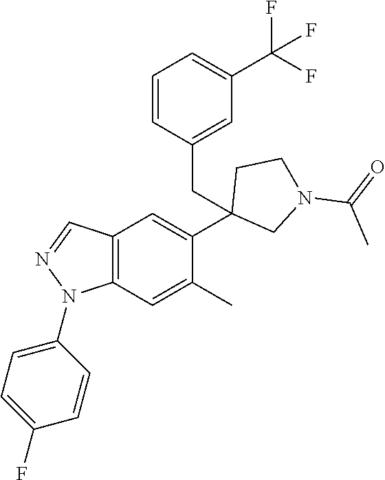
C12=C(C=C(C)C(C3(CC4=CC(C(F)(F)F)=CC=C4)CN(C(=O)C)CC3)=C1)N(C1=CC=C(F)C=C1)N=C2
